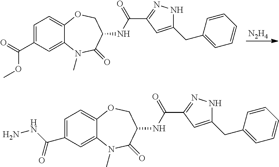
[N2H4].C1=C(C(OC)=O)C=C2C(=C1)OCC(NC(C1=NNC(CC3=CC=CC=C3)=C1)=O)C(=O)N2C.C1=C(C(NN)=O)C=C2C(=C1)OCC(NC(C1=NNC(CC3=CC=CC=C3)=C1)=O)C(=O)N2C
